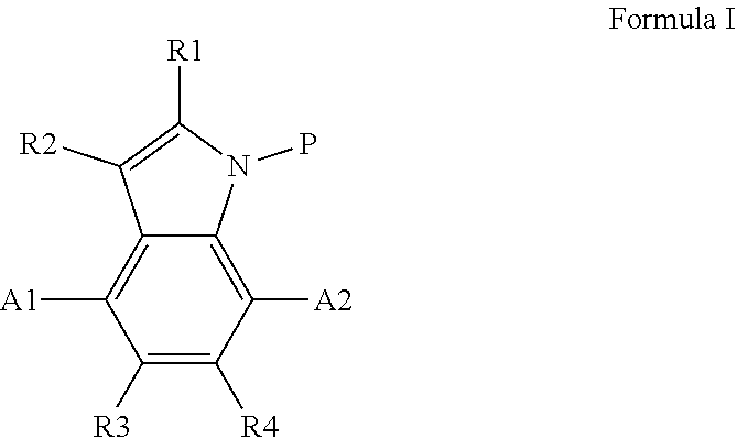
C12=C([A1])C([R3])=C([R4])C([A2])=C1N(P)C([R1])=C2[R2]
